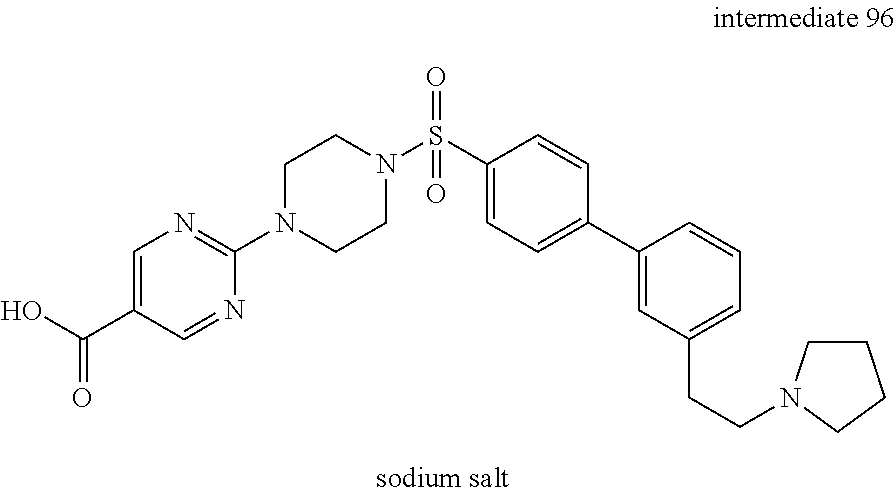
OC(=O)C1=CN=C(N2CCN(S(C3=CC=C(C4=CC(CCN5CCCC5)=CC=C4)C=C3)(=O)=O)CC2)N=C1
